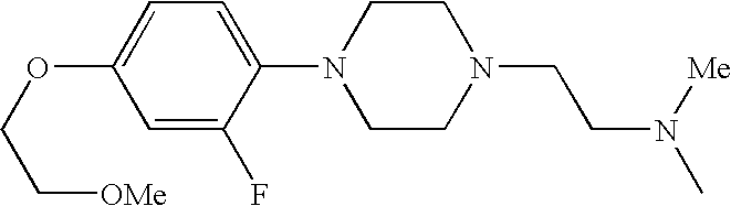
O(C1=CC=C(N2CCN(CCN(C)[Me])CC2)C(F)=C1)CC[OMe]
